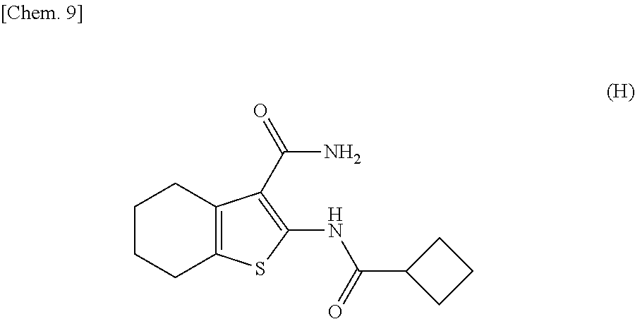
C1CCC2=C(C1)C(C(N)=O)=C(NC(C1CCC1)=O)S2
